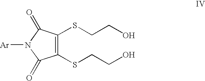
C1(SCCO)=C(SCCO)C(=O)N([Ar])C1=O
